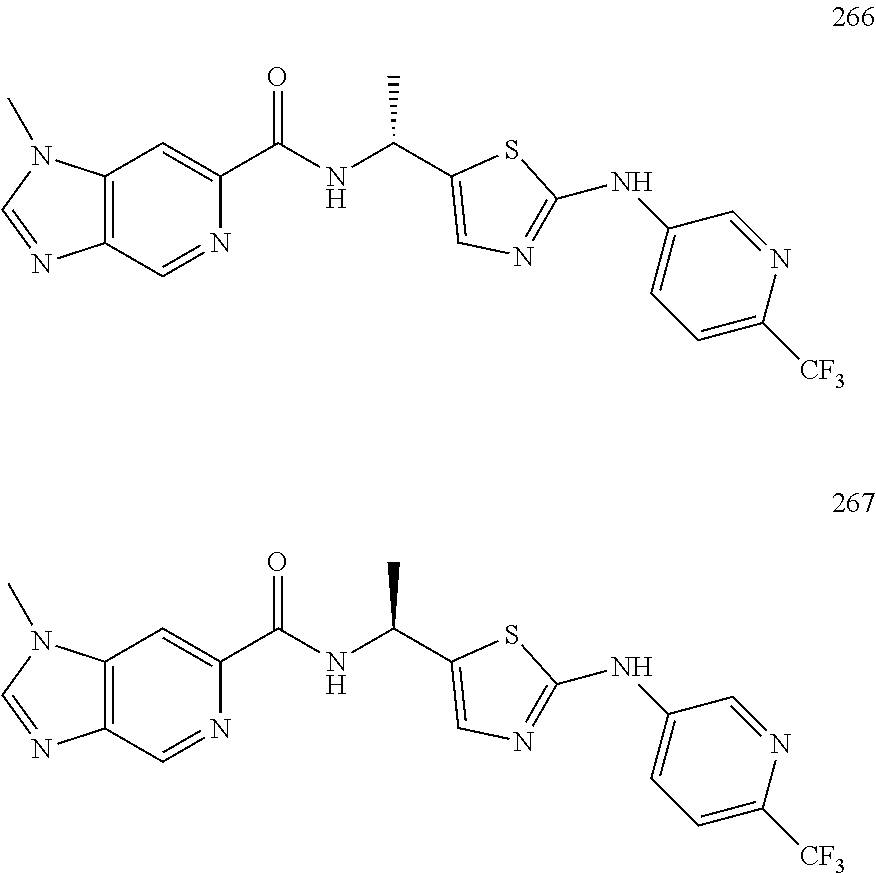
C12=C(C=NC(C(NC(C3=CN=C(NC4=CC=C([CF3])N=C4)S3)C)=O)=C1)N=CN2C.C12=C(C=NC(C(NC(C3=CN=C(NC4=CC=C([CF3])N=C4)S3)C)=O)=C1)N=CN2C
